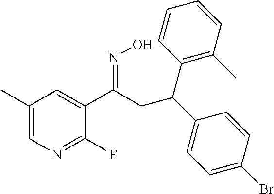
C1(C)=CN=C(F)C(C(=NO)CC(C2=CC=C(Br)C=C2)C2=C(C)C=CC=C2)=C1
